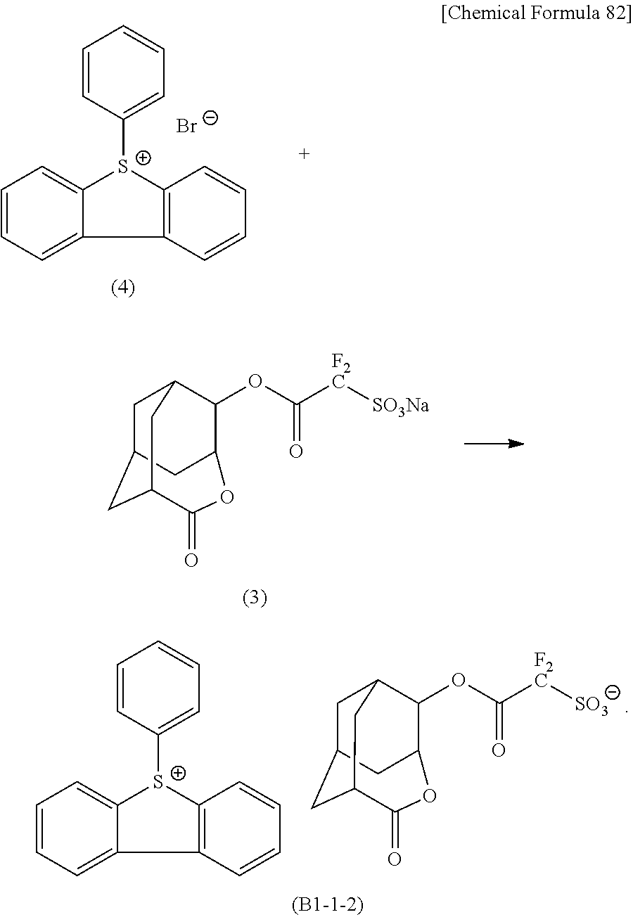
C1C2CC3CC1C(OC([F2C][SO3Na])=O)C(C2)OC3=O.C12=C([S+](C3=CC=CC=C3)C3=CC=CC=C13)C=CC=C2.[Br-].C12=C([S+](C3=CC=CC=C3)C3=CC=CC=C13)C=CC=C2.C1C2CC3CC1C(OC([F2C][SO3])=O)C(C2)OC3=O
